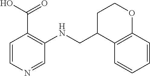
C1=CC2=C(C=C1)C(CNC1=C(C(O)=O)C=CN=C1)CCO2
